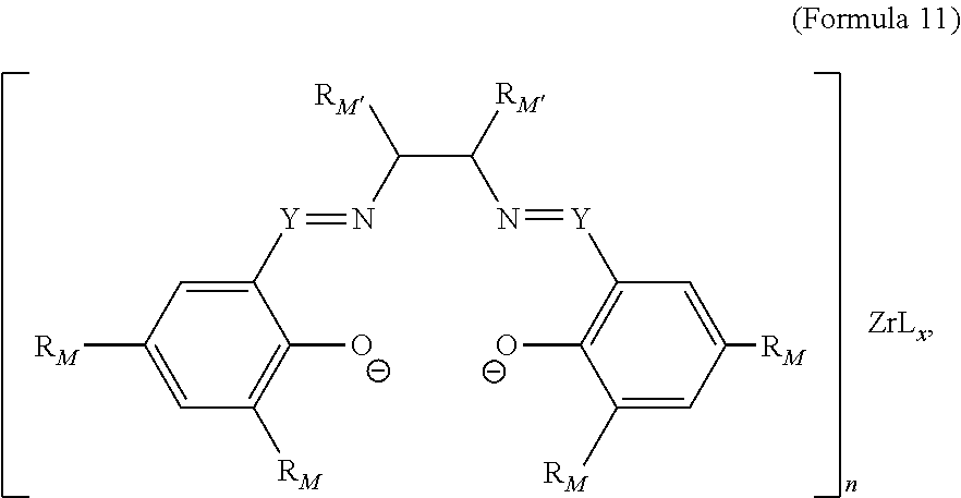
C1([RM])=CC([RM])=C([O-])C([Y]=NC(C(N=[Y]C2=C([O-])C([RM])=CC([RM])=C2)[RM])[RM])=C1
